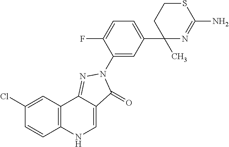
CC1(C2=CC=C(F)C(N3C(=O)C4=CNC5=C(C=C(Cl)C=C5)C4=N3)=C2)N=C(N)SCC1
